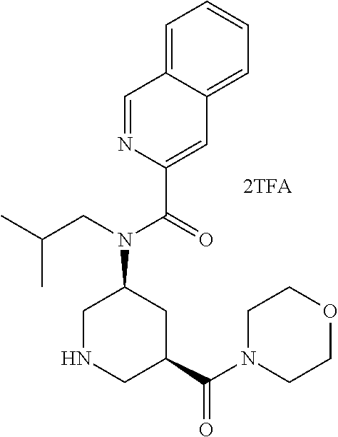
C1(C(N(C2CNCC(C(=O)N3CCOCC3)C2)CC(C)C)=O)=CC2=CC=CC=C2C=N1
